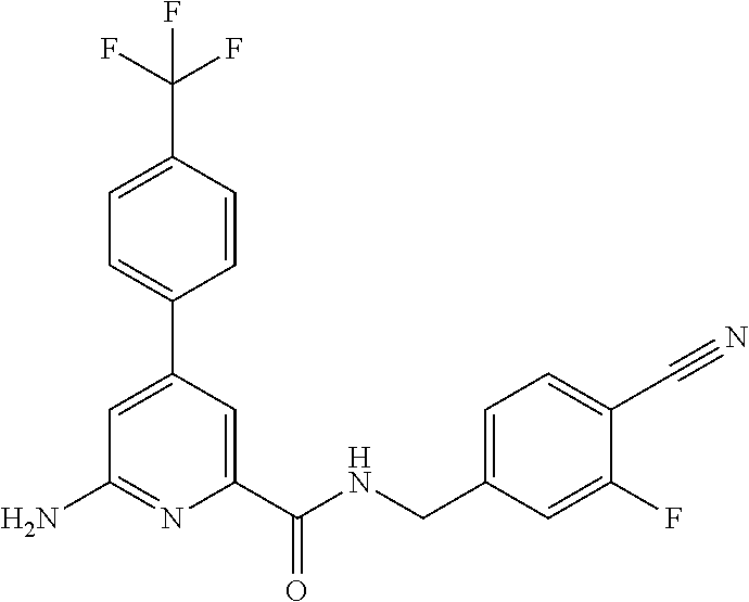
C1=CC(C(F)(F)F)=CC=C1C1=CC(N)=NC(C(NCC2=CC=C(C#N)C(F)=C2)=O)=C1
